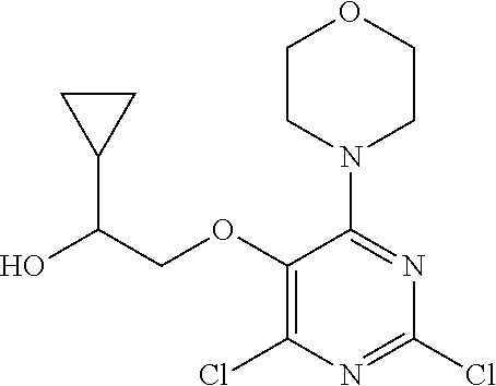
C1(OCC(O)C2CC2)=C(Cl)N=C(Cl)N=C1N1CCOCC1
